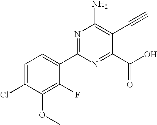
C1=C(Cl)C(OC)=C(F)C(C2=NC(N)=C(C#C)C(C(O)=O)=N2)=C1
